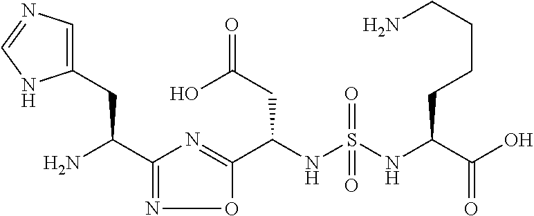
C(NS(NC(C(O)=O)CCCCN)(=O)=O)(C1=NC(C(N)CC2=CN=CN2)=NO1)CC(O)=O
